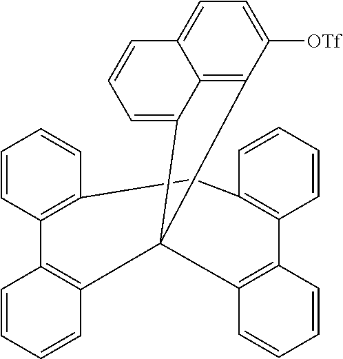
C12=C3C([OTf])=CC=C1C=CC=C2C31C2=C(C3=C(C=CC=C3)CC3=C(C=CC=C3)C3=C1C=CC=C3)C=CC=C2
